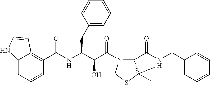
C(NC(C(C(=O)N1C2C(C)(SC1)N(CC1=CC=CC=C1C)C2=O)O)CC1=CC=CC=C1)(=O)C1=C2C(=CC=C1)NC=C2
